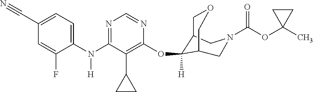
C1(N(C2=NC=NC(OC3([H])C4COCC3CN(C(OC3(C)CC3)=O)C4)=C2C2CC2)[H])=CC=C(C#N)C=C1F
